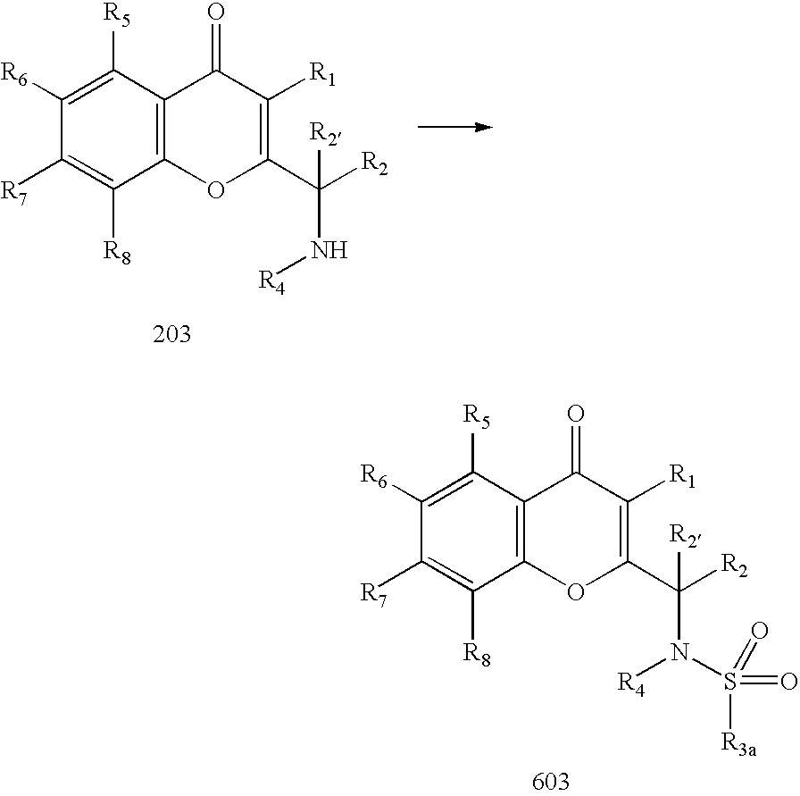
C12=C(C([R5])=C([R6])C([R7])=C1[R8])C(=O)C([R1])=C(C([R2])(N[R4])[R2])O2.C12=C(C([R5])=C([R6])C([R7])=C1[R8])C(=O)C([R1])=C(C([R2])(N([R4])S([R3a])(=O)=O)[R2])O2
